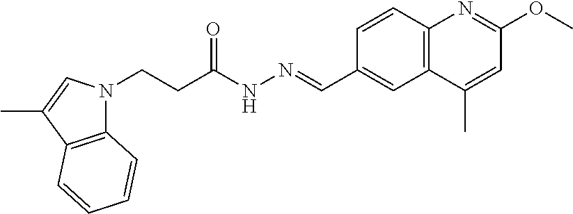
C(CN1C2=C(C(C)=C1)C=CC=C2)C(NN=CC1=CC2=C(C=C1)N=C(OC)C=C2C)=O
